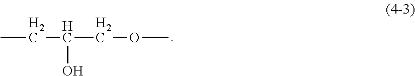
CCC(COC)O
